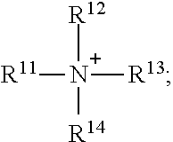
[R11][N+]([R13])([R12])[R14]
